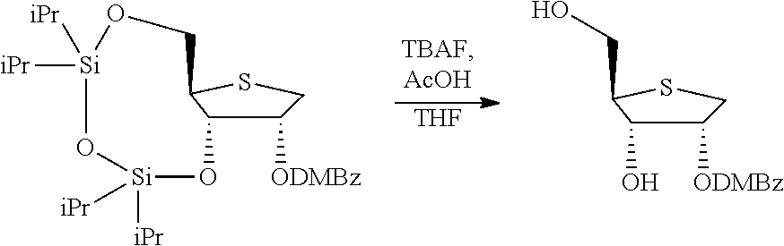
[THF].[Si]1([iPr])([iPr])O[Si]([iPr])([iPr])OCC2C(C([ODMBz])CS2)O1.C(O)C1C(O)C([ODMBz])CS1
